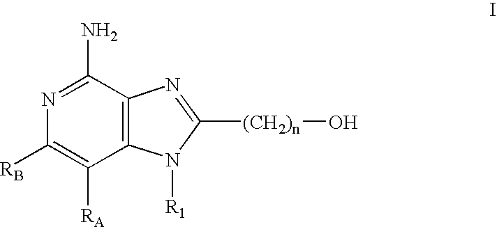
N1=C(N)C2=C(C([RA])=C1[RB])N([R1])C([(CH2)n]O)=N2
